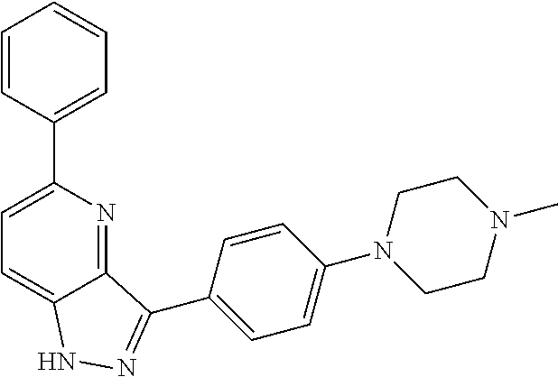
C1=CC(C2=CC=C3C(=N2)C(C2=CC=C(N4CCN(C)CC4)C=C2)=NN3)=CC=C1
